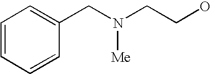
C(CO)N(CC1=CC=CC=C1)[Me]
